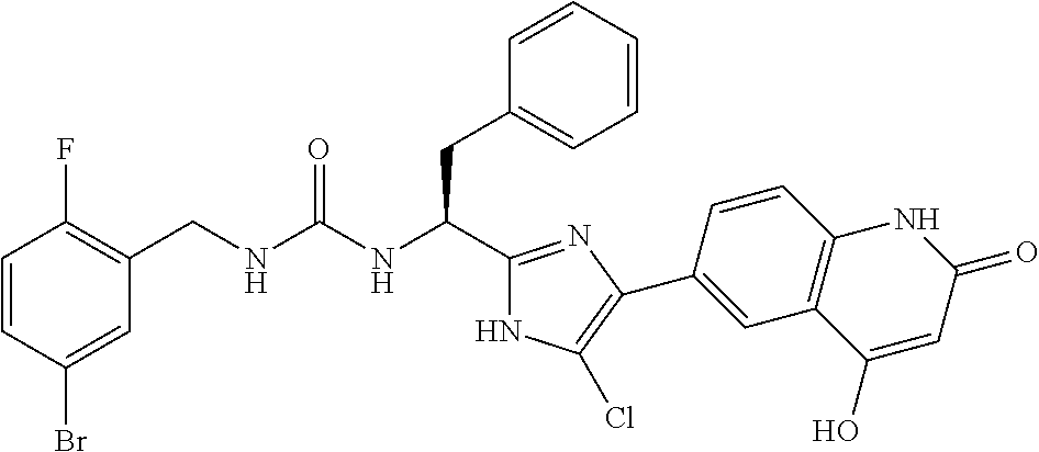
C(NC(NC(C1=NC(C2=CC3=C(C=C2)NC(=O)C=C3O)=C(Cl)N1)CC1=CC=CC=C1)=O)C1=C(F)C=CC(Br)=C1
